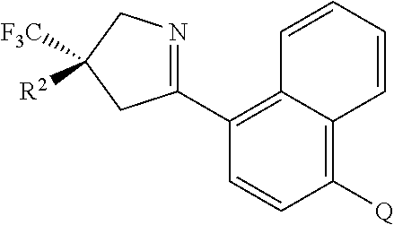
C1(C2=NCC([F3C])([R2])C2)=C2C(=C([Q])C=C1)C=CC=C2
